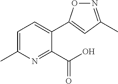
C1=C(C)N=C(C(O)=O)C(C2=CC(C)=NO2)=C1
